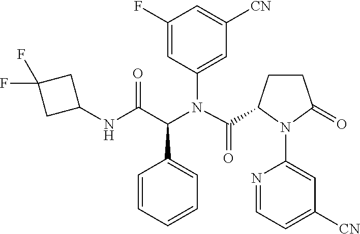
C1=CC=CC=C1C(C(NC1CC(F)(F)C1)=O)N(C(C1CCC(=O)N1C1=CC([CN])=CC=N1)=O)C1=CC([CN])=CC(F)=C1
